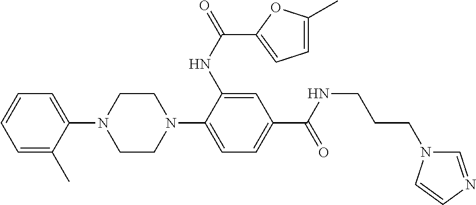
C1=C(C)C(N2CCN(C3=CC=C(C(=O)NCCCN4C=NC=C4)C=C3NC(=O)C3=CC=C(C)O3)CC2)=CC=C1
